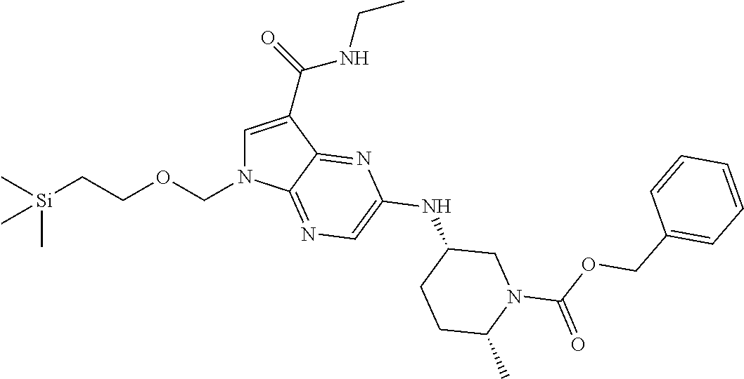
C1=C(C(NCC)=O)C2=NC(NC3CCC(C)N(C(OCC4=CC=CC=C4)=O)C3)=CN=C2N1COCC[Si](C)(C)C
